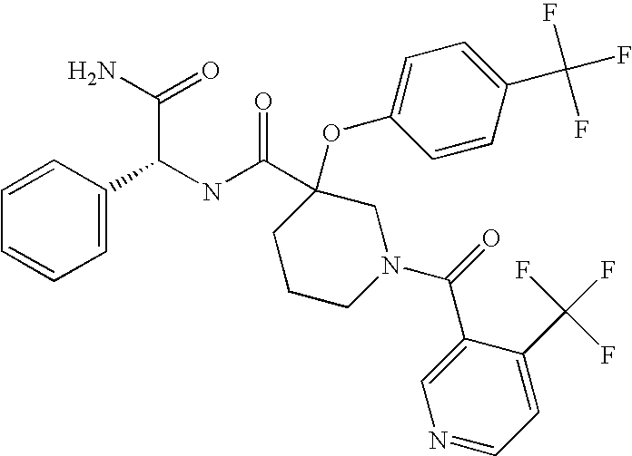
C1=CC(C(C(=O)N)NC(=O)C2(OC3=CC=C(C(F)(F)F)C=C3)CCCN(C(=O)C3=CN=CC=C3C(F)(F)F)C2)=CC=C1
